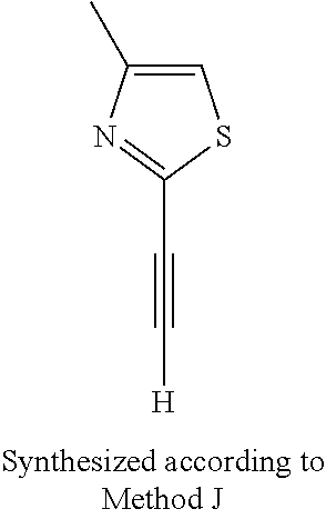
C1(C#C[H])=NC(C)=CS1
